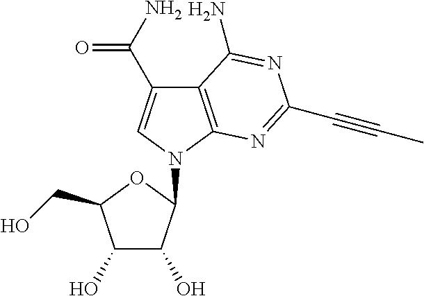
C12=C(N(C3C(O)C(O)C(CO)O3)C=C1C(N)=O)N=C(C#CC)N=C2N
